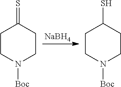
C1CN([Boc])CCC1=S.C1CN([Boc])CCC1S.[NaBH4]
